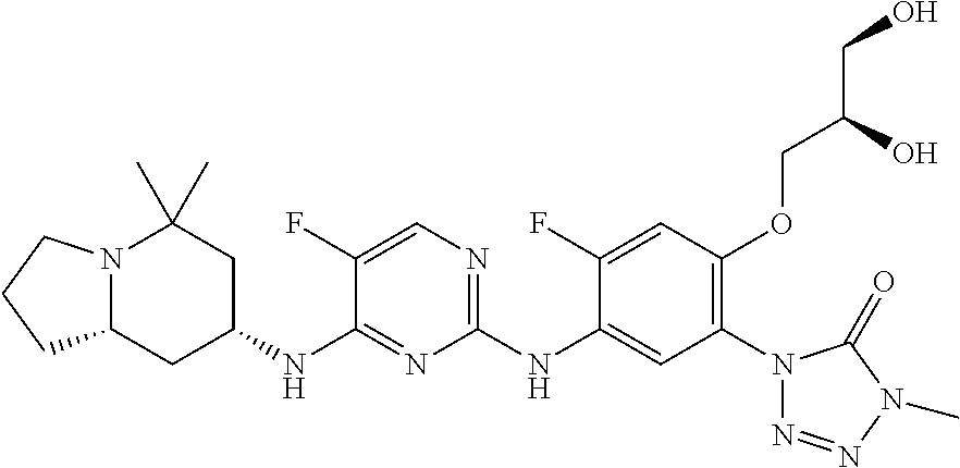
N12C(CC(NC3=NC(NC4=CC(N5N=NN(C)C5=O)=C(OCC(O)CO)C=C4F)=NC=C3F)CC1(C)C)CCC2
